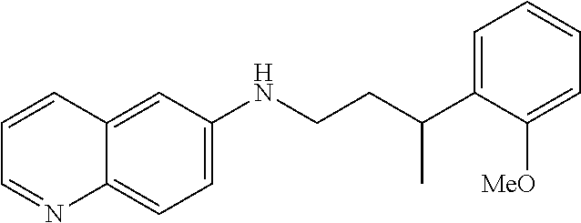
C1=C(NCCC(C2=CC=CC=C2[MeO])C)C=C2C(=C1)N=CC=C2
